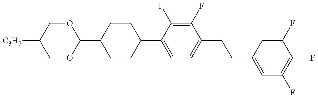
C1(C2CCC(C3=CC=C(CCC4=CC(F)=C(F)C(F)=C4)C(F)=C3F)CC2)OCC([C3H7])CO1
